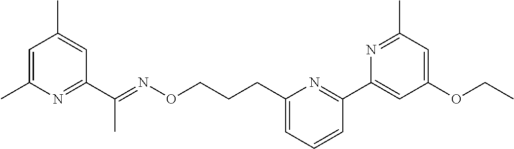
C1=C(C)N=C(C(=NOCCCC2=CC=CC(C3=CC(OCC)=CC(C)=N3)=N2)C)C=C1C
